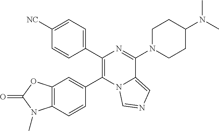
C12=C(C=CC(C3=C(C4=CC=C([NC])C=C4)N=C(N4CCC(N(C)C)CC4)C4=CN=CN34)=C1)N(C)C(=O)O2
